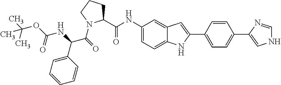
C1(NC(C2CCCN2C(=O)C(NC(=O)OC(C)(C)C)C2=CC=CC=C2)=O)=CC=C2C(=C1)C=C(C1=CC=C(C3=CNC=N3)C=C1)N2
